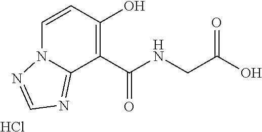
C1=CC(O)=C(C(NCC(O)=O)=O)C2=NC=NN12.Cl
